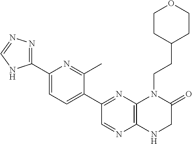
C12=C(N=C(C3=CC=C(C4=NN=CN4)N=C3C)C=N1)N(CCC1CCOCC1)C(=O)CN2
